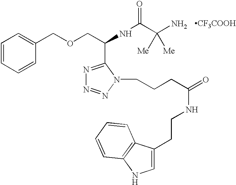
C1=CC=CC(COCC(NC(C(N)([Me])[Me])=O)C2=NN=NN2CCCC(=O)NCCC2=CNC3=C2C=CC=C3)=C1.[CF3COOH]
